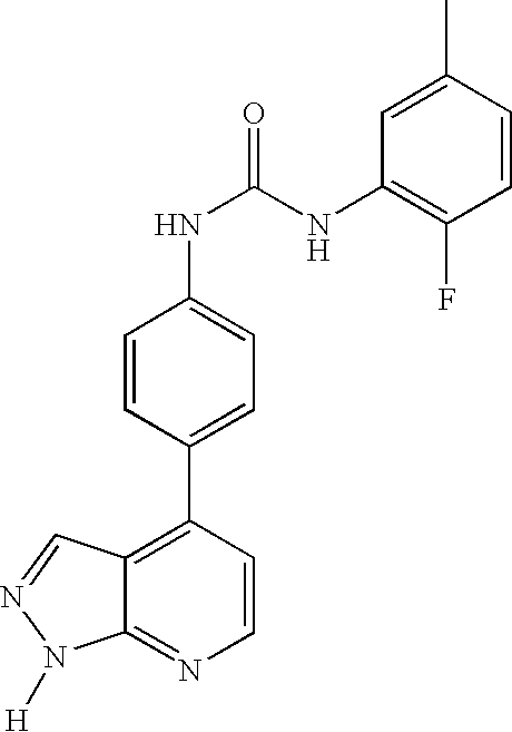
C1=CC(C2=C3C(=NC=C2)N([H])N=C3)=CC=C1NC(NC1=C(F)C=CC(C)=C1)=O
